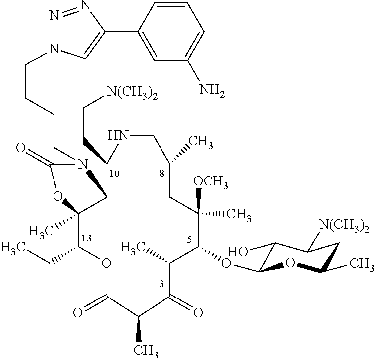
C(CCCN1C(=O)OC2(C)C(CC)OC(=O)C(C)C(=O)C(C)C(OC3C(O)C([N(CH3)2])CC(C)O3)C([OCH3])(C)CC(C)CNC(CC[N(CH3)2])C12)N1N=NC(C2=CC(N)=CC=C2)=C1
